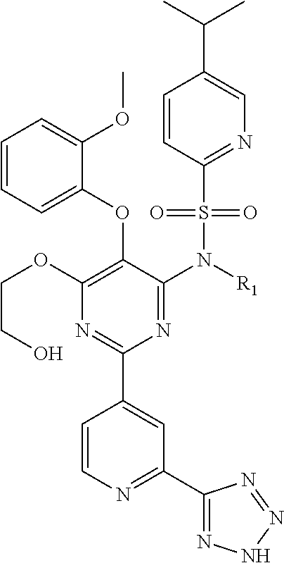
C1=CC=C(OC2=C(OCCO)N=C(C3=CC(C4=NNN=N4)=NC=C3)N=C2N([R1])S(C2=NC=C(C(C)C)C=C2)(=O)=O)C(OC)=C1
